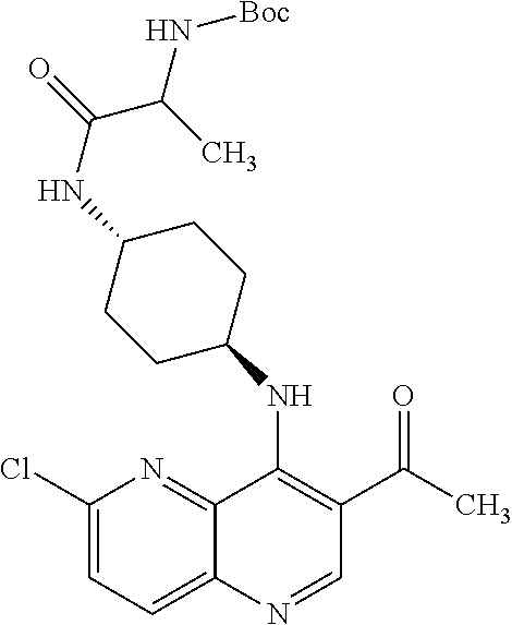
C1(Cl)=CC=C2C(=N1)C(NC1CCC(NC(=O)C(C)N[Boc])CC1)=C(C(=O)C)C=N2
